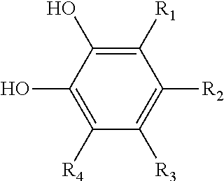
C1([R2])=C([R3])C([R4])=C(O)C(O)=C1[R1]
